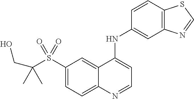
C1(S(C(CO)(C)C)(=O)=O)=CC=C2C(=C1)C(NC1=CC3=C(C=C1)SC=N3)=CC=N2
